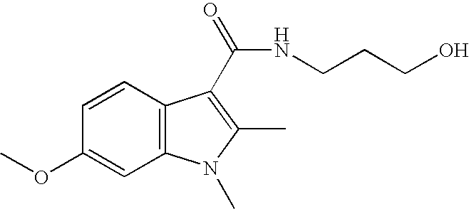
C1(OC)=CC2=C(C=C1)C(C(NCCCO)=O)=C(C)N2C
